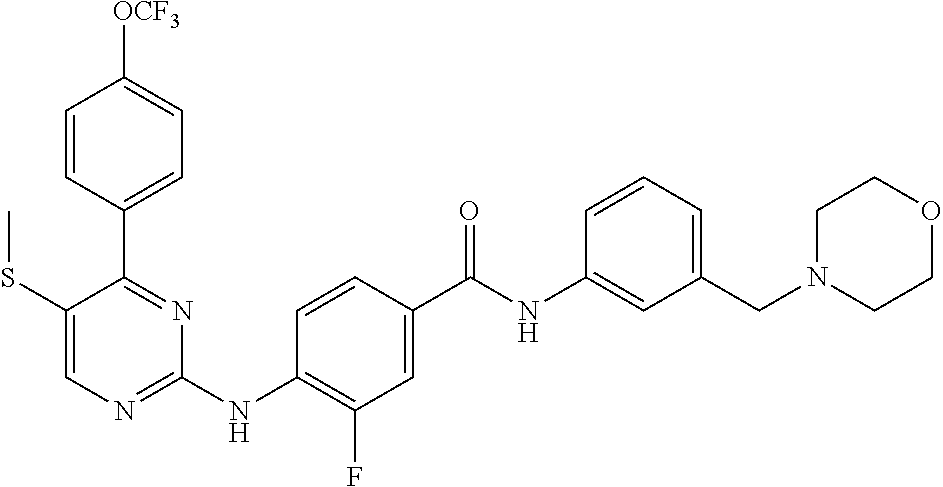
C1=CC(C2=NC(NC3=C(F)C=C(C(NC4=CC(CN5CCOCC5)=CC=C4)=O)C=C3)=NC=C2SC)=CC=C1[OCF3]
